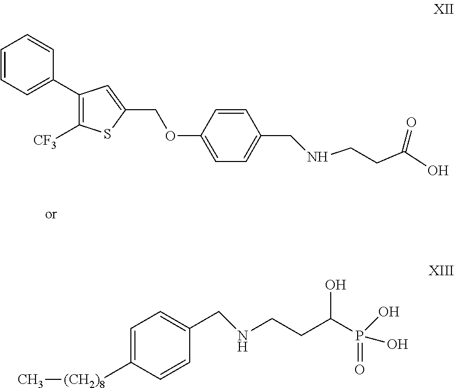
C1=CC=C(C2=C([CF3])SC(COC3=CC=C(CNCCC(O)=O)C=C3)=C2)C=C1.C1=C([(CH2)8]C)C=CC(CNCCC(P(O)(O)=O)O)=C1
